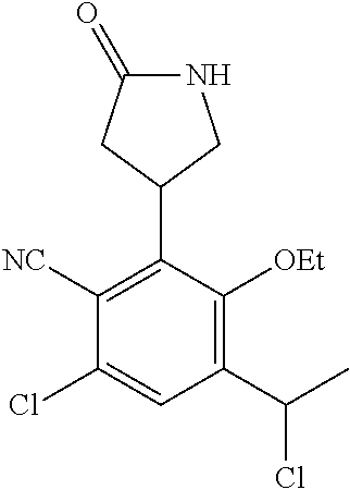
C1(C(C)Cl)=C([OEt])C(C2CNC(=O)C2)=C([NC])C(Cl)=C1
